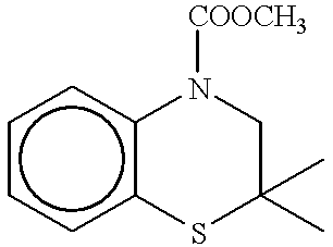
c1ccc2c(c1)N([COOCH3])CC(C)(C)S2
